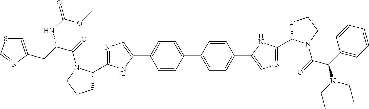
C1=CC(C2=CC=C(C3=CN=C(C4CCCN4C(=O)C(C4=CC=CC=C4)N(CC)CC)N3)C=C2)=CC=C1C1=CN=C(C2CCCN2C(=O)C(CC2=CSC=N2)NC(=O)OC)N1
